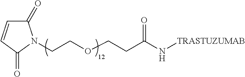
O(CCC(N[TRASTUZUMAB])=O)CCN1C(=O)C=CC1=O
